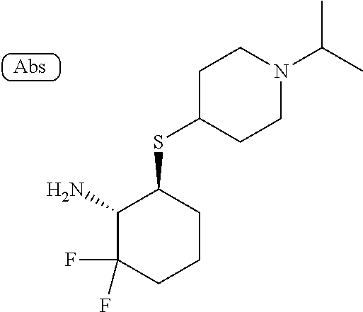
C1(N)C(F)(F)CCCC1SC1CCN(C(C)C)CC1
